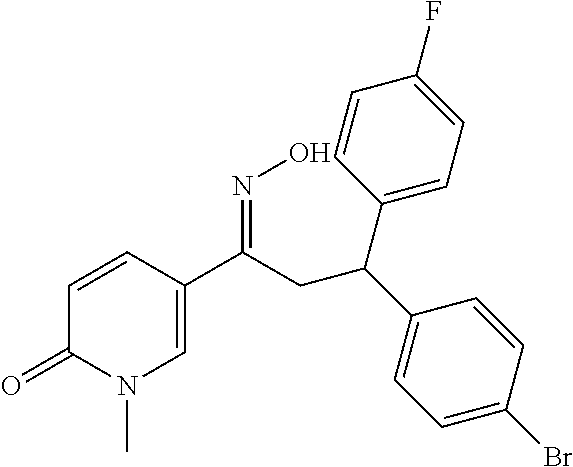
C1=CC(C(CC(C2=CC=C(Br)C=C2)C2=CC=C(F)C=C2)=NO)=CN(C)C1=O
